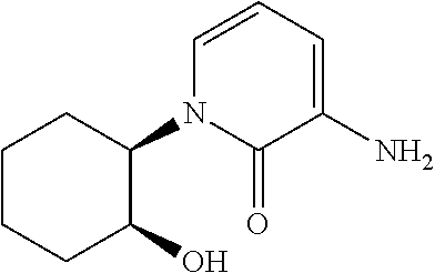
C1CCC(O)C(N2C(=O)C(N)=CC=C2)C1
